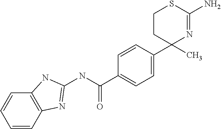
C1(NC(C2=CC=C(C3(C)N=C(N)SCC3)C=C2)=O)=NC2=C(N1)C=CC=C2
